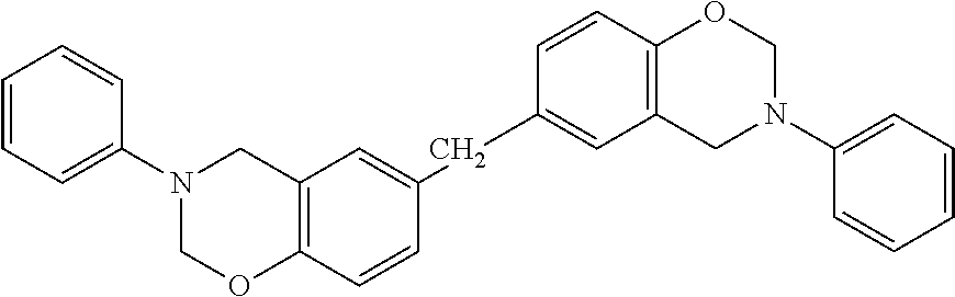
C1=CC=C(N2COC3=C(C2)C=C(CC2=CC4=C(C=C2)OCN(C2=CC=CC=C2)C4)C=C3)C=C1
